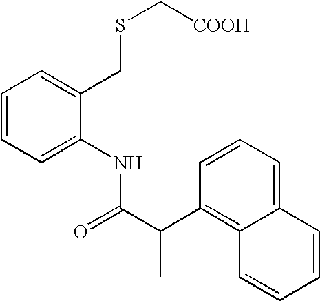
C1=CC=C2C(=C1C(C(=O)NC1=CC=CC=C1CSC[COOH])C)C=CC=C2
